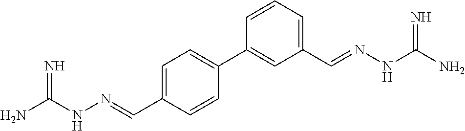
C(=N)(N)NN=CC1=CC=C(C2=CC(C=NNC(N)=N)=CC=C2)C=C1
